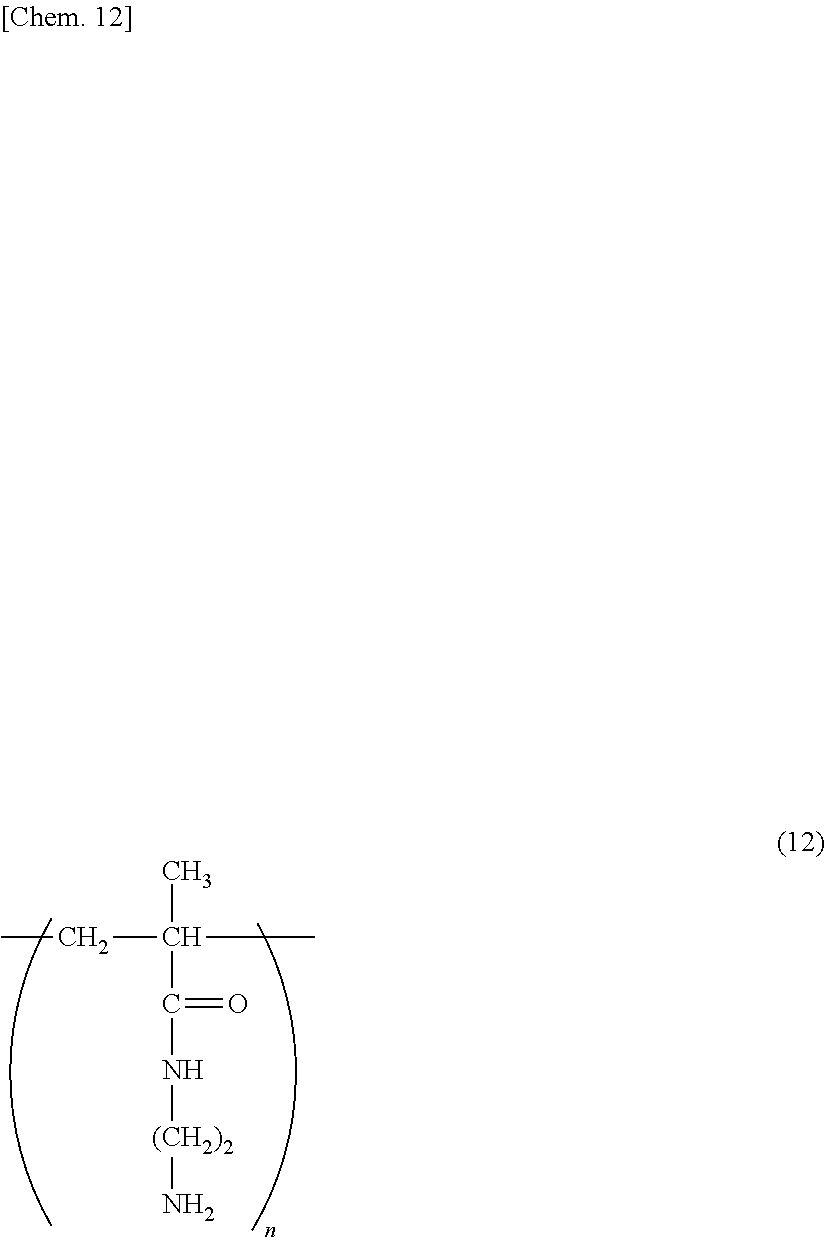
CCC(C)(C(=O)N[(CH2)2]N)C
